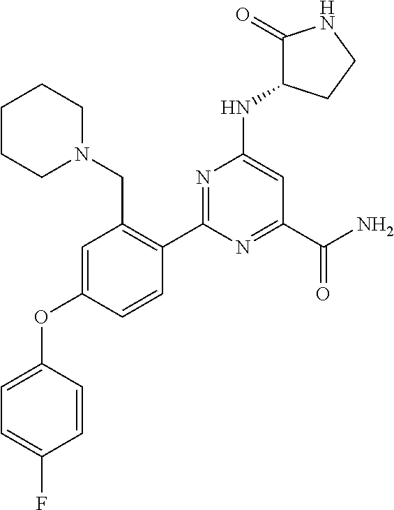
C1=C(OC2=CC=C(F)C=C2)C=CC(C2=NC(NC3CCNC3=O)=CC(C(N)=O)=N2)=C1CN1CCCCC1
